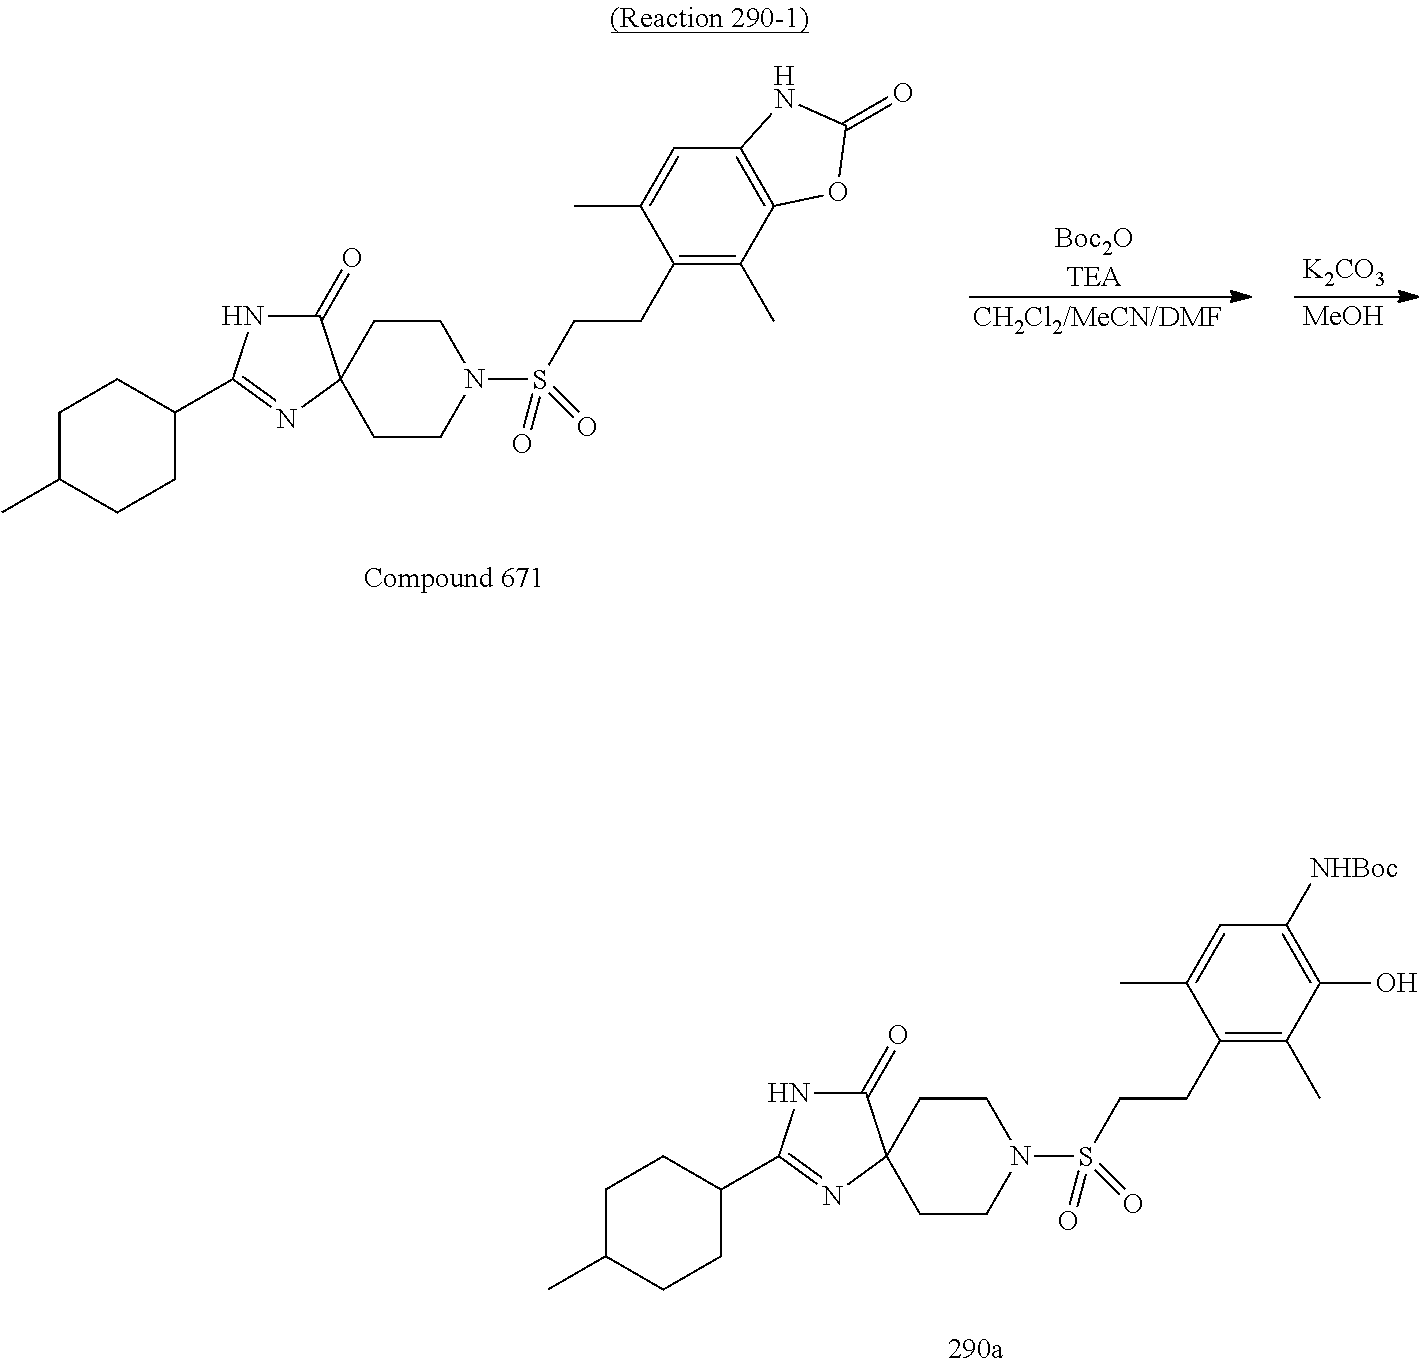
[Boc2OTEA].[CH2Cl2/MeCN/DMF].[K2CO3].[MeOH].C1C(C)CCC(C2=NC3(CCN(S(CCC4=C(C)C5=C(C=C4C)NC(=O)O5)(=O)=O)CC3)C(=O)N2)C1.C1CC2(CCN1S(CCC1=C(C)C(O)=C([NHBoc])C=C1C)(=O)=O)C(=O)NC(C1CCC(C)CC1)=N2
